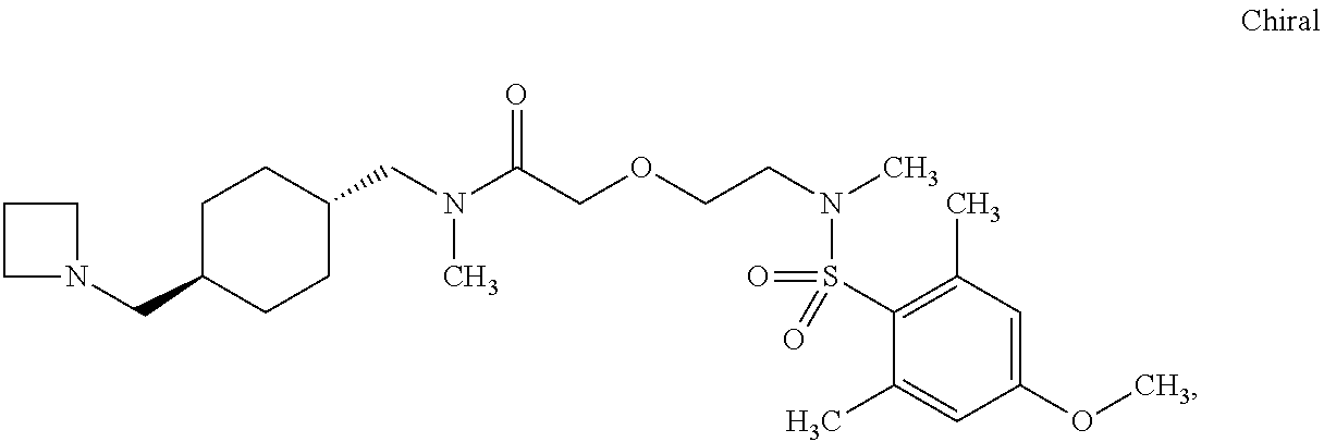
C1(CN(C(COCCN(C)S(=O)(C2=C(C)C=C(OC)C=C2C)=O)=O)C)CCC(CN2CCC2)CC1
